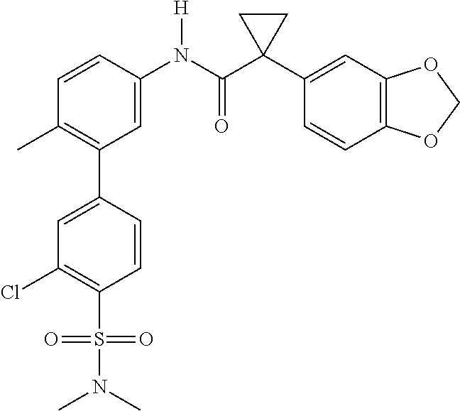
C1(C2=C(C)C=CC(N(C(C3(C4=CC5=C(C=C4)OCO5)CC3)=O)[H])=C2)=CC(Cl)=C(S(N(C)C)(=O)=O)C=C1
